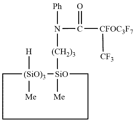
[Ph]N([(CH2)3][SiO]1([Me])[(SiO)3]([H])([Me])CCCC1)C([CFOC3F7][CF3])=O
